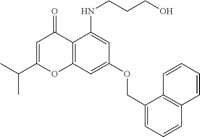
C12=C(C=C(OCC3=CC=CC4=C3C=CC=C4)C=C1NCCCO)OC(C(C)C)=CC2=O
